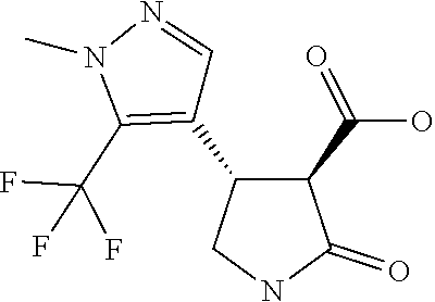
C1(C2=C(C(F)(F)F)N(C)N=C2)C(C(O)=O)C(=O)NC1
